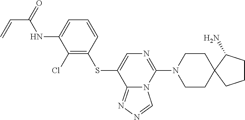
S(C1=CN=C(N2CCC3(CC2)C(N)CCC3)N2C1=NN=C2)C1=C(Cl)C(NC(C=C)=O)=CC=C1
